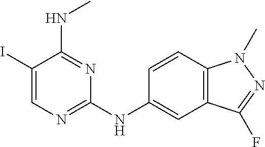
C1(I)=CN=C(NC2=CC3=C(C=C2)N(C)N=C3F)N=C1NC
